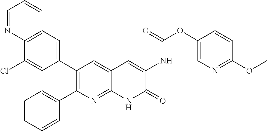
C12=C(C=C(C3=C(C4=CC=CC=C4)N=C4C(=C3)C=C(NC(OC3=CN=C(OC)C=C3)=O)C(=O)N4)C=C1Cl)C=CC=N2
